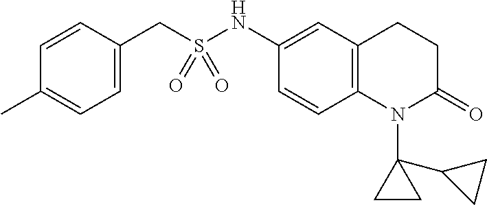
C1=CC(C)=CC=C1CS(NC1=CC2=C(C=C1)N(C1(C3CC3)CC1)C(=O)CC2)(=O)=O
